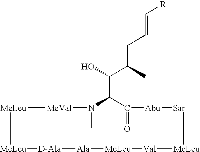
[MeLeu]1[MeVal]N(C)C(C(C(CC=C[R])C)O)C(=O)[Abu][Sar][MeLeu][Val][MeLeu][Ala][D-Ala][MeLeu]1
